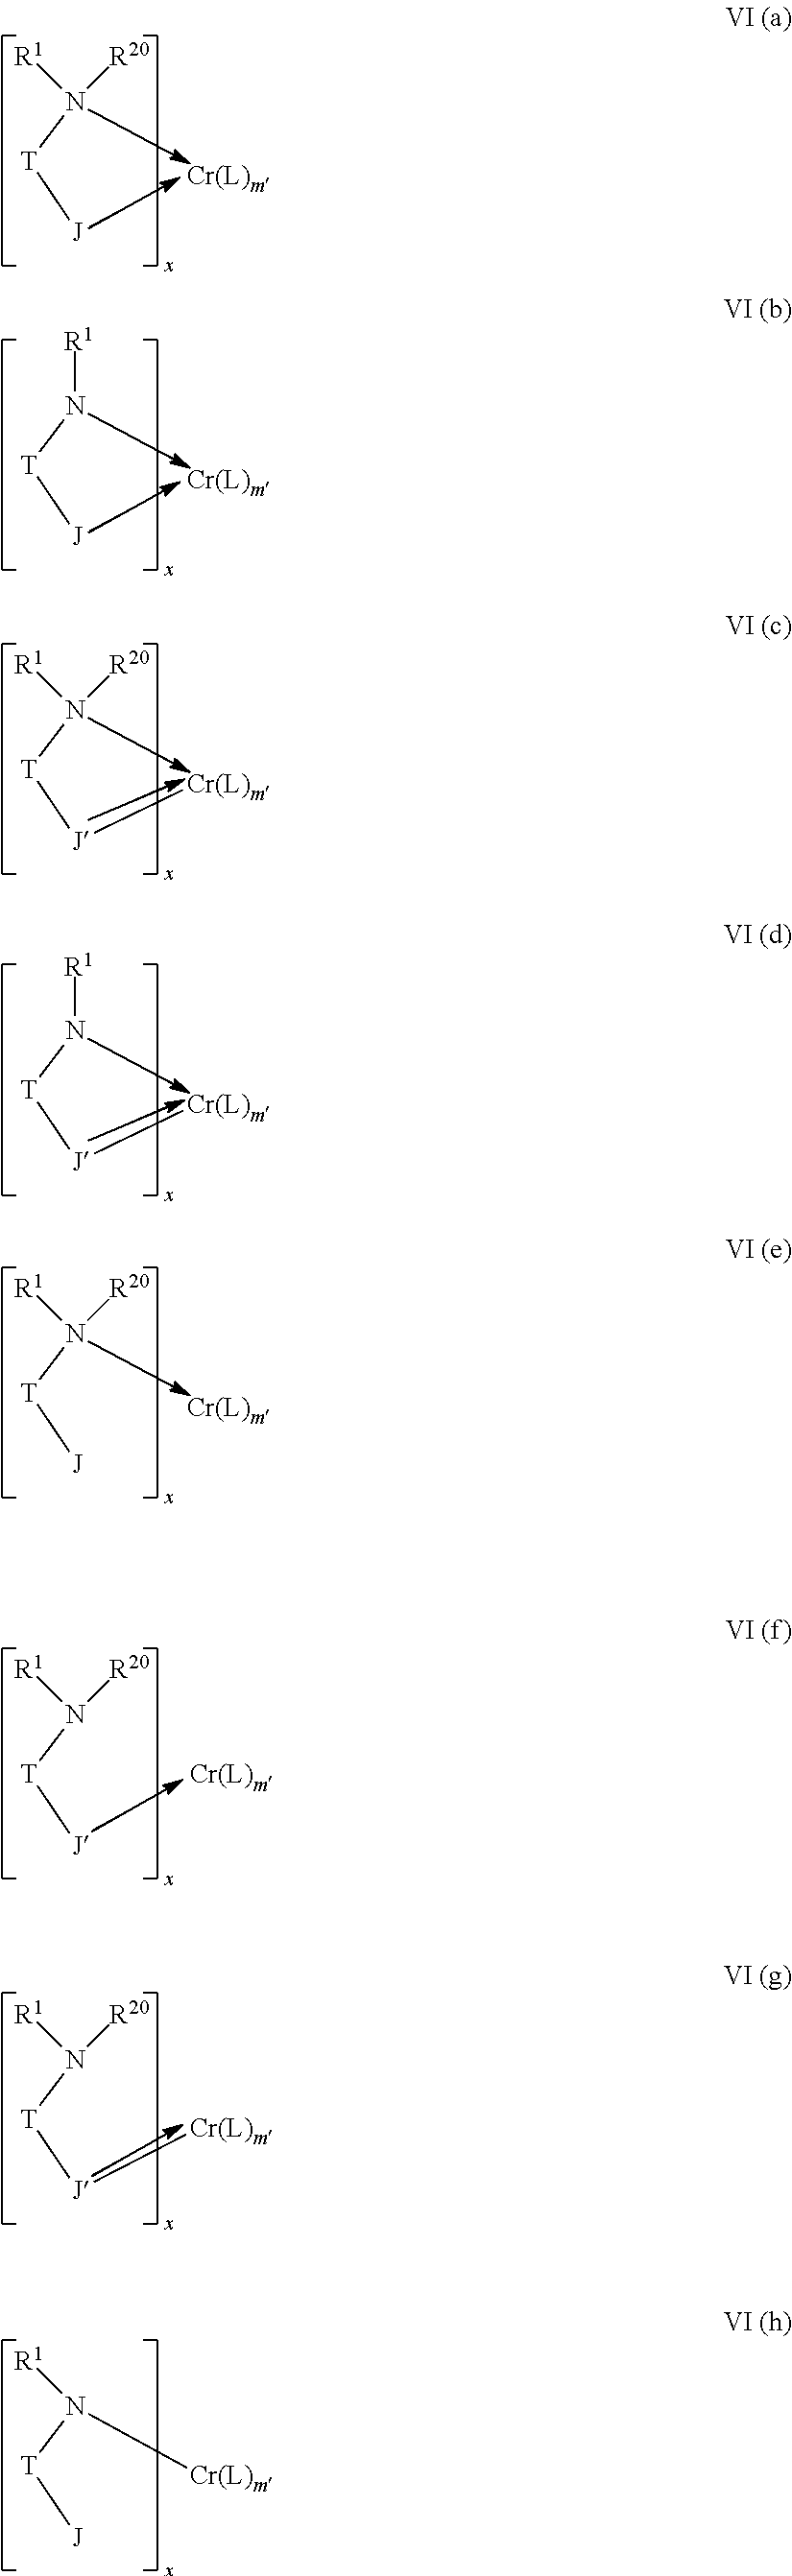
[T](N([R20])[R1])[J].[Cr(L)m].[T](N[R1])[J].[Cr(L)m].[T](N([R20])[R1])[J][Cr(L)m].[T](N[R1])[J][Cr(L)m].[T](N([R20])[R1])[J].[Cr(L)m].[T](N([R20])[R1])[J][Cr(L)m].[T](N([Cr(L)m])[R1])[J].[T](N([R20])[R1])[J].[Cr(L)m]
